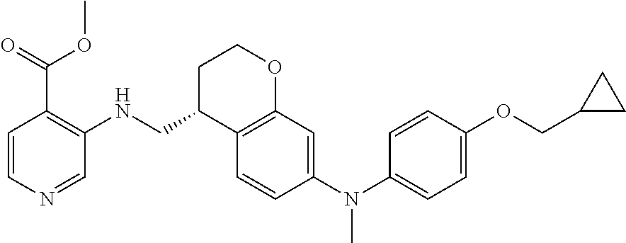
C1=CC(N(C2=CC=C(OCC3CC3)C=C2)C)=CC2=C1C(CNC1=C(C(OC)=O)C=CN=C1)CCO2
